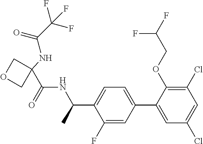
C(C(NC1(C(NC(C2=CC=C(C3=CC(Cl)=CC(Cl)=C3OCC(F)F)C=C2F)C)=O)COC1)=O)(F)(F)F
